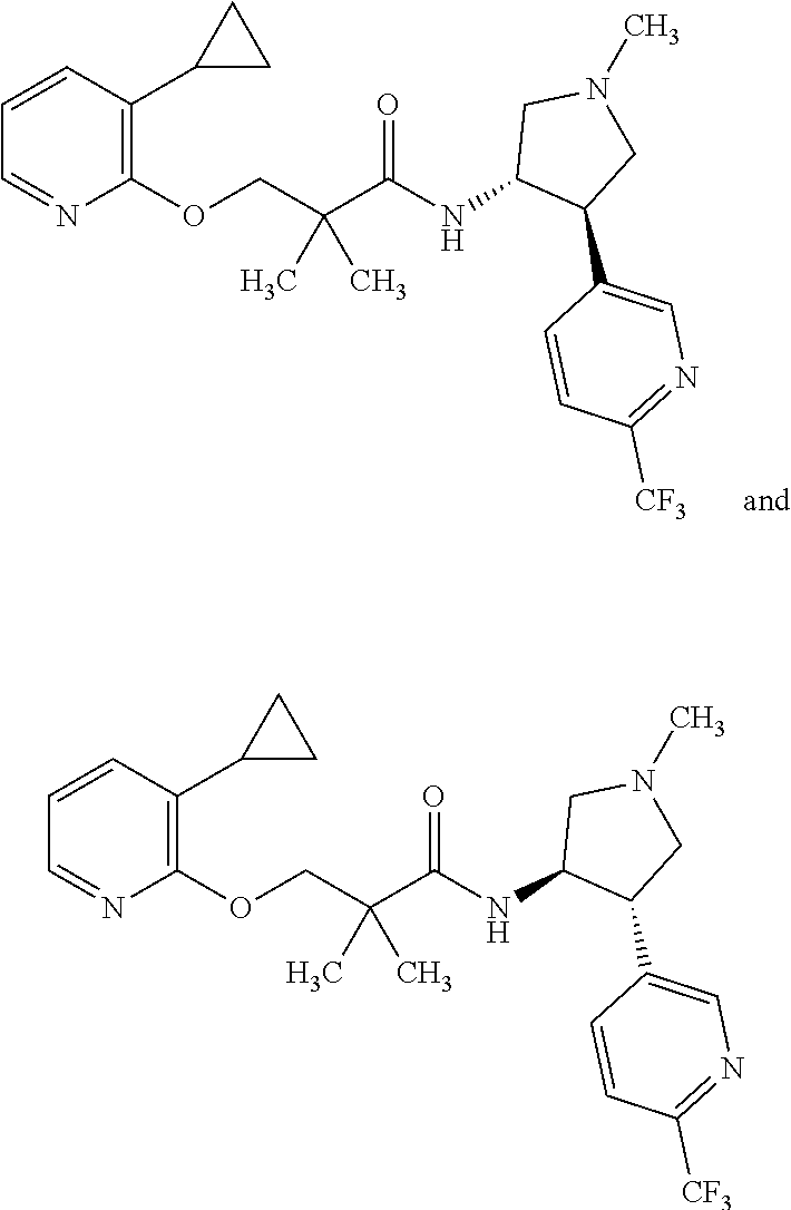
C1=CC(C2CC2)=C(OCC(C(NC2C(C3=CN=C([CF3])C=C3)CN(C)C2)=O)(C)C)N=C1.C1=CC(C2CC2)=C(OCC(C(NC2C(C3=CN=C([CF3])C=C3)CN(C)C2)=O)(C)C)N=C1
